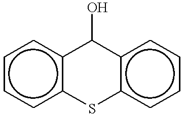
c1ccc2c(c1)C(O)c1c(cccc1)S2
